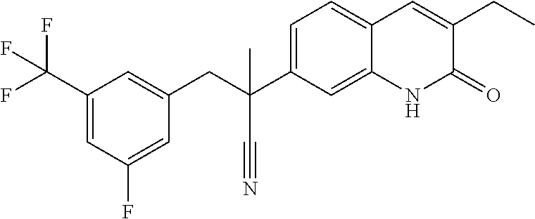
C(C1=CC(C(F)(F)F)=CC(F)=C1)C(C#N)(C1=CC=C2C(=C1)NC(=O)C(CC)=C2)C
